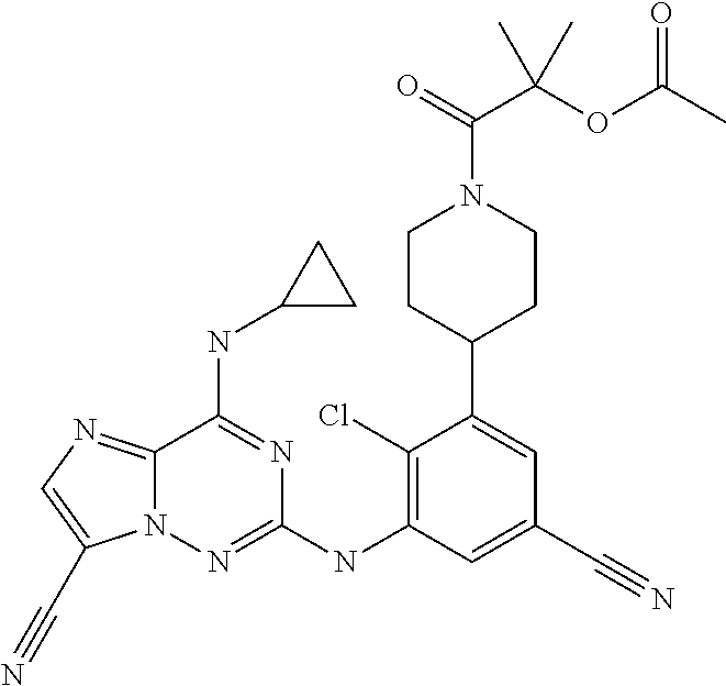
C12=NC=C(C#N)N1N=C(NC1=C(Cl)C(C3CCN(C(=O)C(OC(C)=O)(C)C)CC3)=CC(C#N)=C1)N=C2NC1CC1
